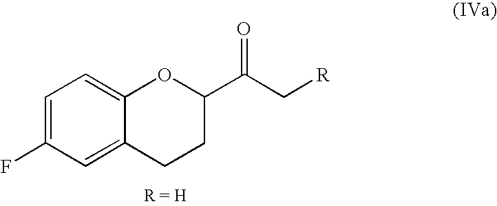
C1=C(F)C=C2C(=C1)OC(C(C[R])=O)CC2
